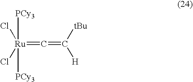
[Ru](=C=C([H])[tBu])([PCy3])([PCy3])(Cl)Cl
